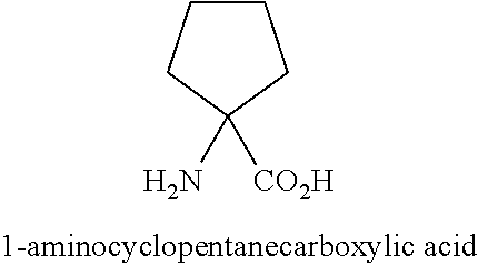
C1(N)([CO2H])CCCC1
